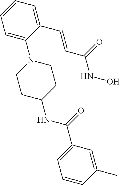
C1=C(N2CCC(NC(C3=CC=CC(C)=C3)=O)CC2)C(C=CC(NO)=O)=CC=C1
